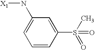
[X1]NC1=CC=CC(S(C)(=O)=O)=C1
